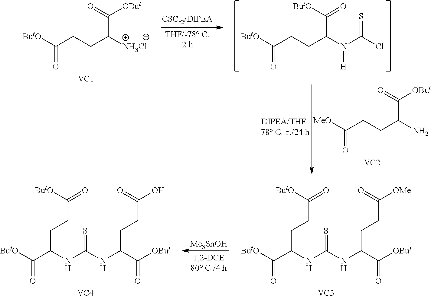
[ButO]C(CCC([NH3Cl])C(=O)[OBut])=O.[VC1].[ButO]C(CCC(N(C(Cl)=S)[H])C([ButO])=O)=O.[MeO]C(CCC(N)C(=O)[OBut])=O.[VC2].[Me3SnOH].[ButO]C(C(NC(NC(C([OBut])=O)CCC([OMe])=O)=S)CCC(=O)[ButO])=O.[VC3].[ButO]C(C(NC(NC(C([OBut])=O)CCC(O)=O)=S)CCC(=O)[ButO])=O.[VC4]
